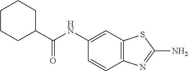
C1(NC(C2CCCCC2)=O)=CC2=C(C=C1)N=C(N)S2
